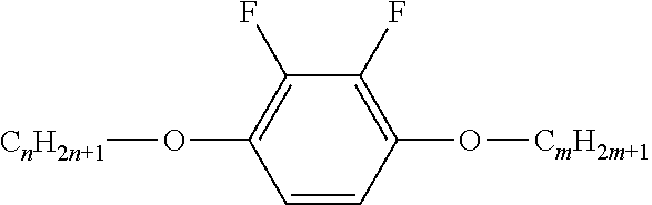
C1=CC(O[CmH2m+1])=C(F)C(F)=C1O[CnH2n+1]
